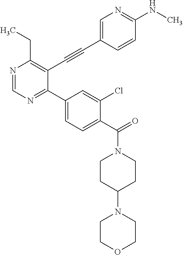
N1=CN=C(C2=CC=C(C(N3CCC(N4CCOCC4)CC3)=O)C(Cl)=C2)C(C#CC2=CN=C(NC)C=C2)=C1CC
